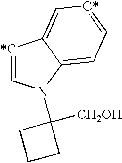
[*C]1=CN(C2([CH2OH])CCC2)C2=CC=[C*]C=C12
